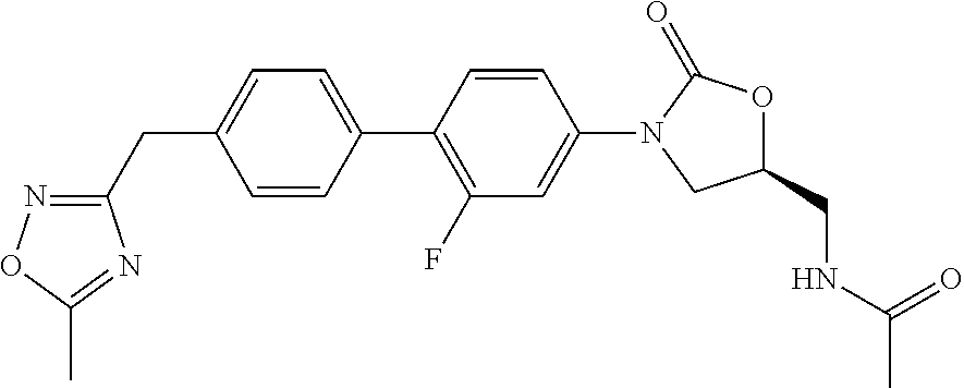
C1=CC(C2=C(F)C=C(N3CC(CNC(C)=O)OC3=O)C=C2)=CC=C1CC1=NOC(C)=N1
